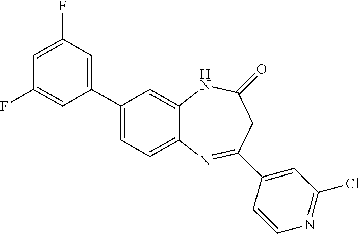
C1(C2=CC(F)=CC(F)=C2)=CC=C2C(=C1)NC(=O)CC(C1=CC(Cl)=NC=C1)=N2
